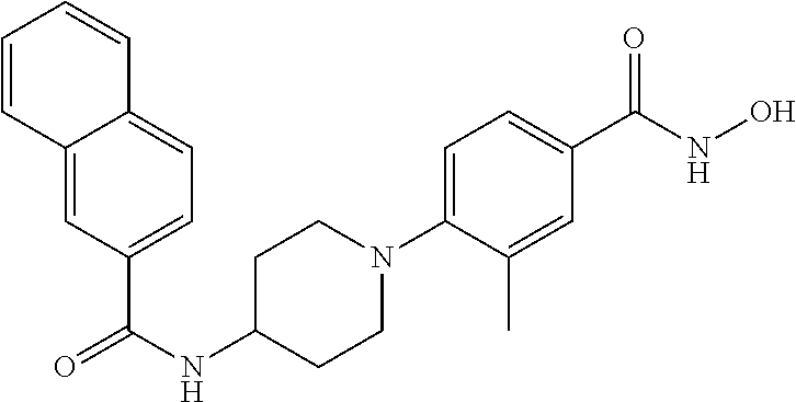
C12=CC(C(NC3CCN(C4=CC=C(C(NO)=O)C=C4C)CC3)=O)=CC=C1C=CC=C2
